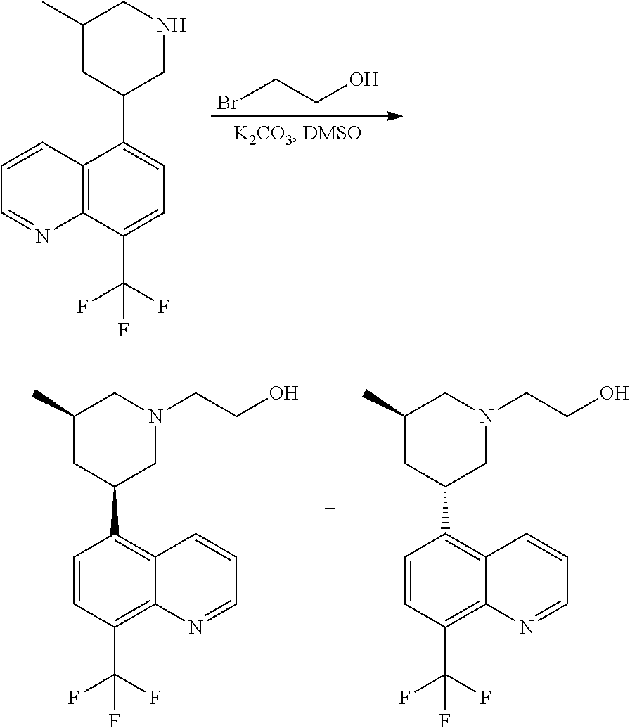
BrCCO.C1=CC2=C(N=C1)C(C(F)(F)F)=CC=C2C1CNCC(C)C1.C1=CC(C2CN(CCO)CC(C)C2)=C2C(=C1C(F)(F)F)N=CC=C2.C1=CC(C2CN(CCO)CC(C)C2)=C2C(=C1C(F)(F)F)N=CC=C2
